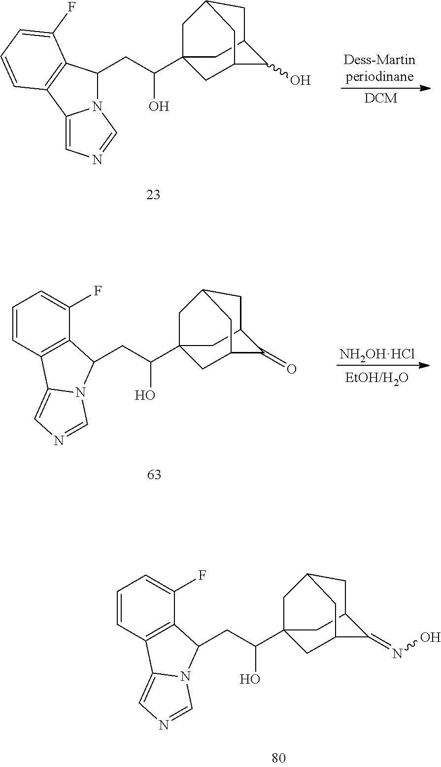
N12C(CC(O)C34CC5C(O)C(C3)CC(C4)C5)C3=C(C1=CN=C2)C=CC=C3F.C12(C(CC3C4=C(C=CC=C4F)C4=CN=CN43)O)CC3C(=O)C(C1)CC(C2)C3.[NH2OHHCl].C12(C(CC3C4=C(C=CC=C4F)C4=CN=CN43)O)CC3C(=NO)C(C1)CC(C2)C3
